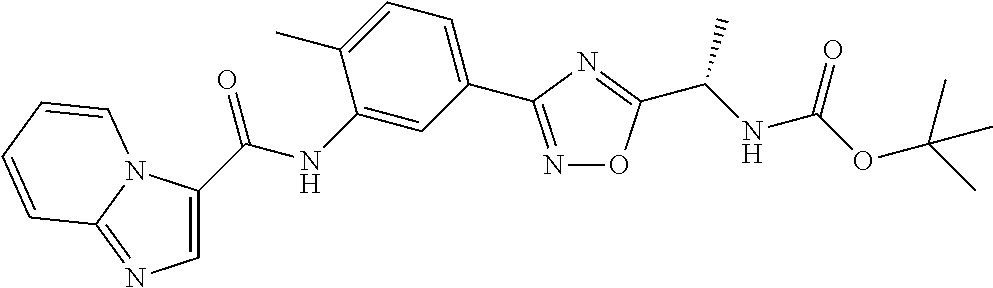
C1(C(=O)NC2=CC(C3=NOC(C(C)NC(=O)OC(C)(C)C)=N3)=CC=C2C)=CN=C2N1C=CC=C2
